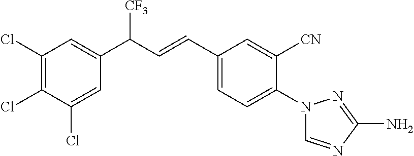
C1(Cl)=CC(C(C=CC2=CC=C(N3C=NC(N)=N3)C([CN])=C2)[CF3])=CC(Cl)=C1Cl
